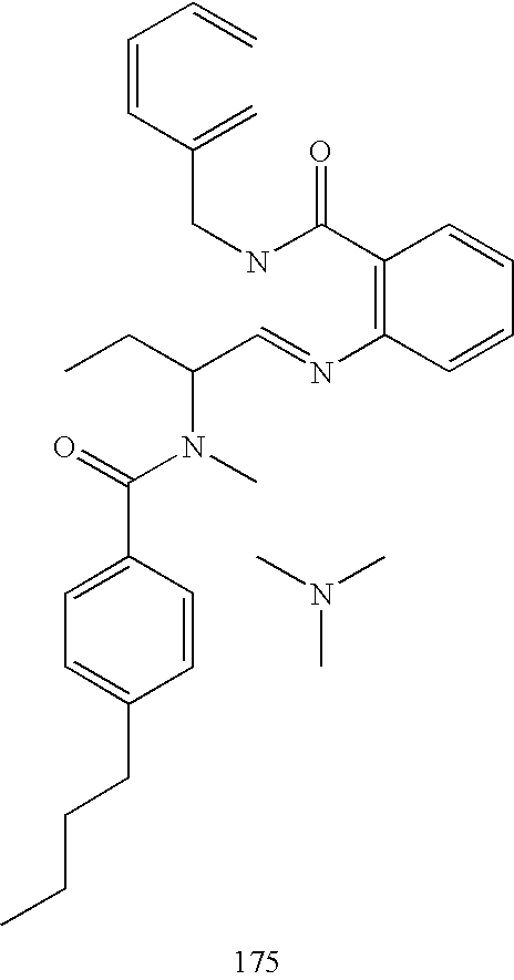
C=CC=CC(=C)CNC(C1=C(N=CC(CC)N(C(C2=CC=C(CCCC)C=C2)=O)C)C=CC=C1)=O.CN(C)C
